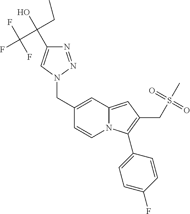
C(C1=CC2=CC(CS(=O)(=O)C)=C(C3=CC=C(F)C=C3)N2C=C1)N1C=C(C(CC)(C(F)(F)F)O)N=N1
